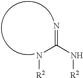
N(C(N[R2])=N)[R2]
